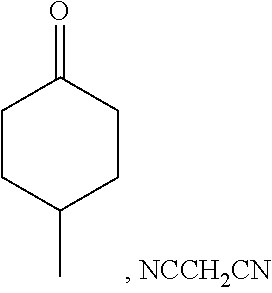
C1CC(C)CCC1=O
